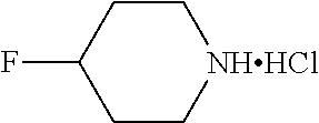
C1CC(F)CC[NHHCl]1
